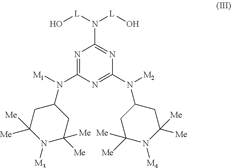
N1=C(N([M1])C2CC([Me])([Me])N([M3])C([Me])([Me])C2)N=C(N([M2])C2CC([Me])([Me])N([M4])C([Me])([Me])C2)N=C1N([L]O)[L]O
